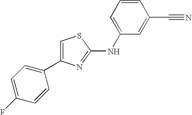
C1=C(NC2=NC(C3=CC=C(F)C=C3)=CS2)C=C(C#N)C=C1
